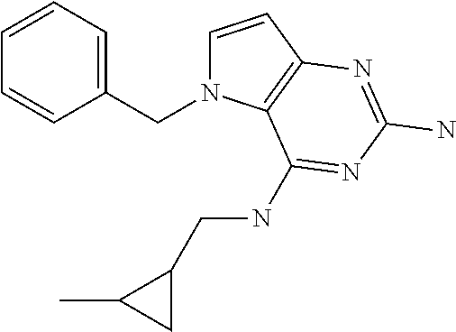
C1=CC2=C(N1CC1=CC=CC=C1)C(NCC1C(C)C1)=NC(N)=N2
